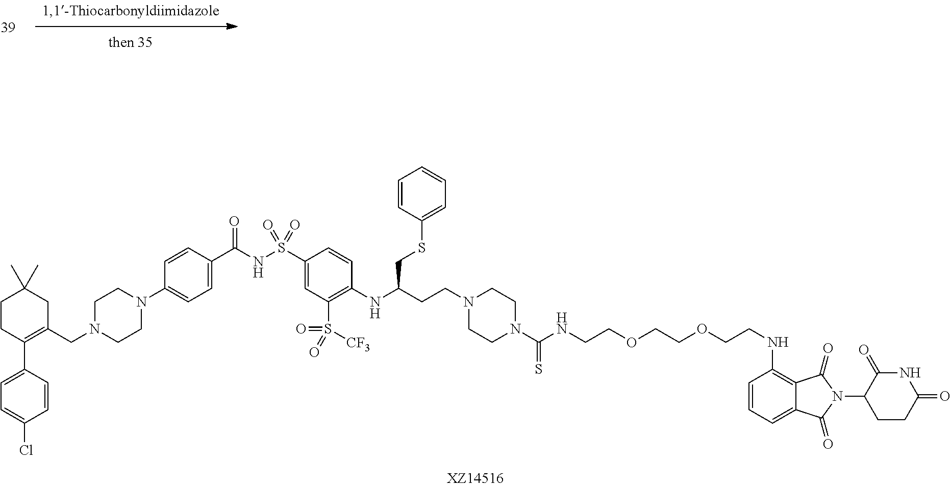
C1(S(NC(C2=CC=C(N3CCN(CC4=C(C5=CC=C(Cl)C=C5)CCC(C)(C)C4)CC3)C=C2)=O)(=O)=O)=CC(S([CF3])(=O)=O)=C(NC(CSC2=CC=CC=C2)CCN2CCN(C(NCCOCCOCCNC3=C4C(=CC=C3)C(=O)N(C3CCC(=O)NC3=O)C4=O)=S)CC2)C=C1
